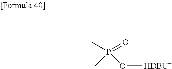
P(OC)(C)(=O)C.[HDBU+]
